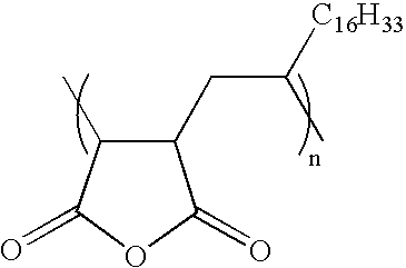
C1(=O)C(CC(C)[C16H33])C(C)C(=O)O1
